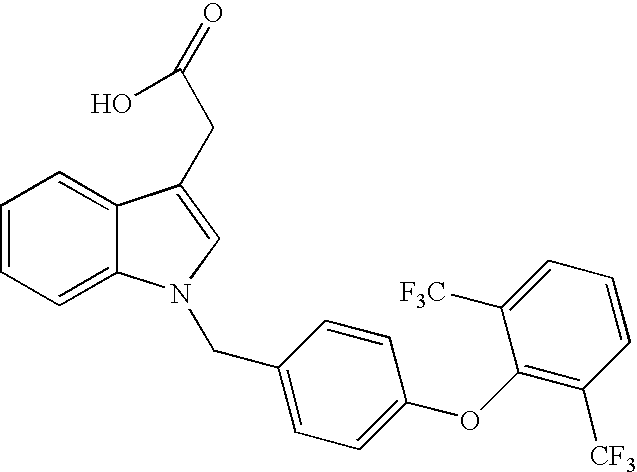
C1=CC=C2C(=C1)C(CC(=O)O)=CN2CC1=CC=C(OC2=C([CF3])C=CC=C2[F3C])C=C1
